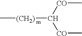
[(CH2)](C)C([CO]C)[CO]C
